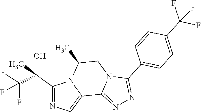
C1(C(C(F)(F)F)(O)C)=NC=C2N1C(C)CN1C2=NN=C1C1=CC=C(C(F)(F)F)C=C1
